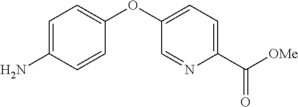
C1=C(N)C=CC(OC2=CC=C(C([OMe])=O)N=C2)=C1
